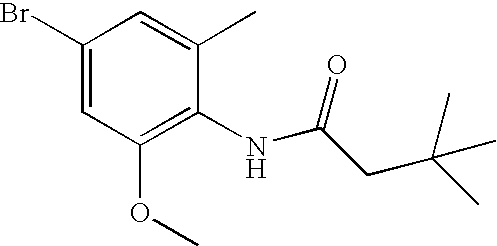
C1(Br)=CC(OC)=C(NC(CC(C)(C)C)=O)C(C)=C1
